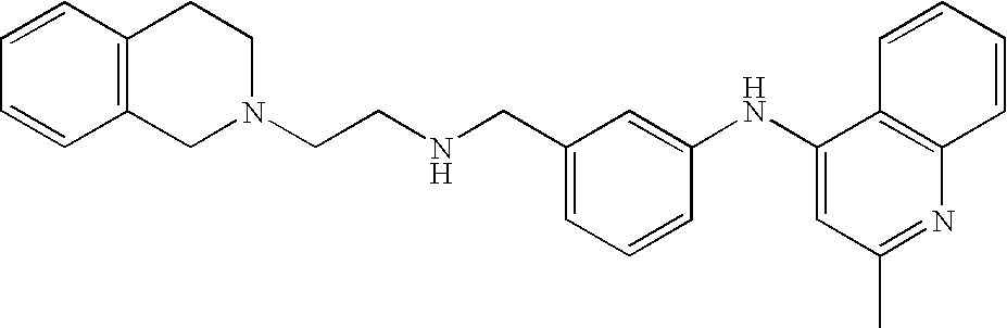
C1(NC2=CC(C)=NC3=C2C=CC=C3)=CC(CNCCN2CC3=C(CC2)C=CC=C3)=CC=C1
